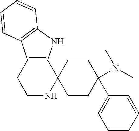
C12=C(NC3=C1C=CC=C3)C1(NCC2)CCC(C2=CC=CC=C2)(N(C)C)CC1
